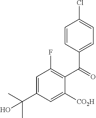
C1=C(C(C)(C)O)C=C([CO2H])C(C(=O)C2=CC=C(Cl)C=C2)=C1F
